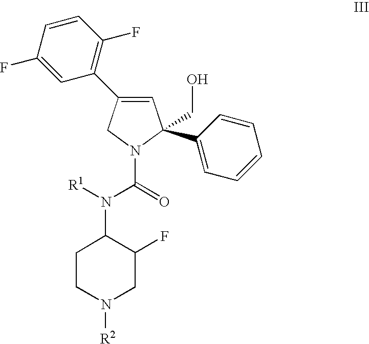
C1=CC(F)=CC(C2=CC(CO)(C3=CC=CC=C3)N(C(=O)N([R1])C3CCN([R2])CC3F)C2)=C1F
